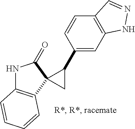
N1C2=C(C3(C1=O)CC3C1=CC3=C(C=C1)C=NN3)C=CC=C2
